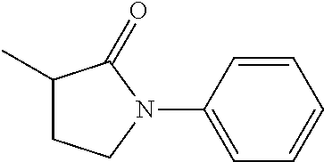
C1C(C)C(=O)N(C2=CC=CC=C2)C1
